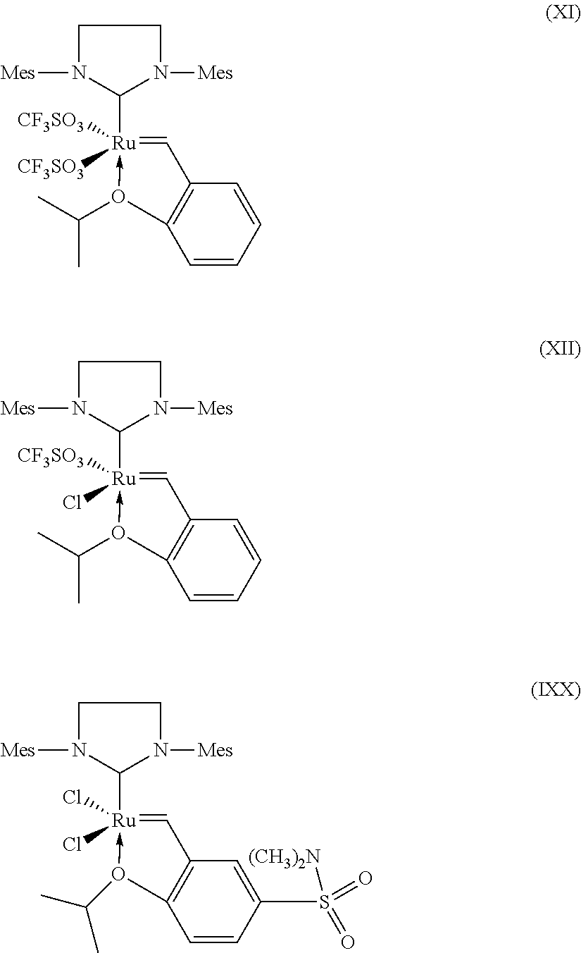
C1N([Mes])C([Ru]2([CF3SO3])([CF3SO3])-O(C(C)C)C3=C(C=2)C=CC=C3)N([Mes])C1.C1N([Mes])C([Ru]2([CF3SO3])(Cl)-O(C(C)C)C3=C(C=2)C=CC=C3)N([Mes])C1.C1N([Mes])C([Ru]2(Cl)(Cl)-O(C(C)C)C3=C(C=2)C=C(S([(CH3)2N])(=O)=O)C=C3)N([Mes])C1
